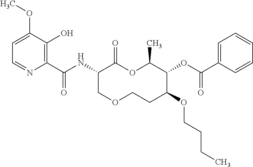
C1(C(NC2C(=O)OC(C)C(OC(C3=CC=CC=C3)=O)C(OCCCC)CCOC2)=O)=C(O)C(OC)=CC=N1
